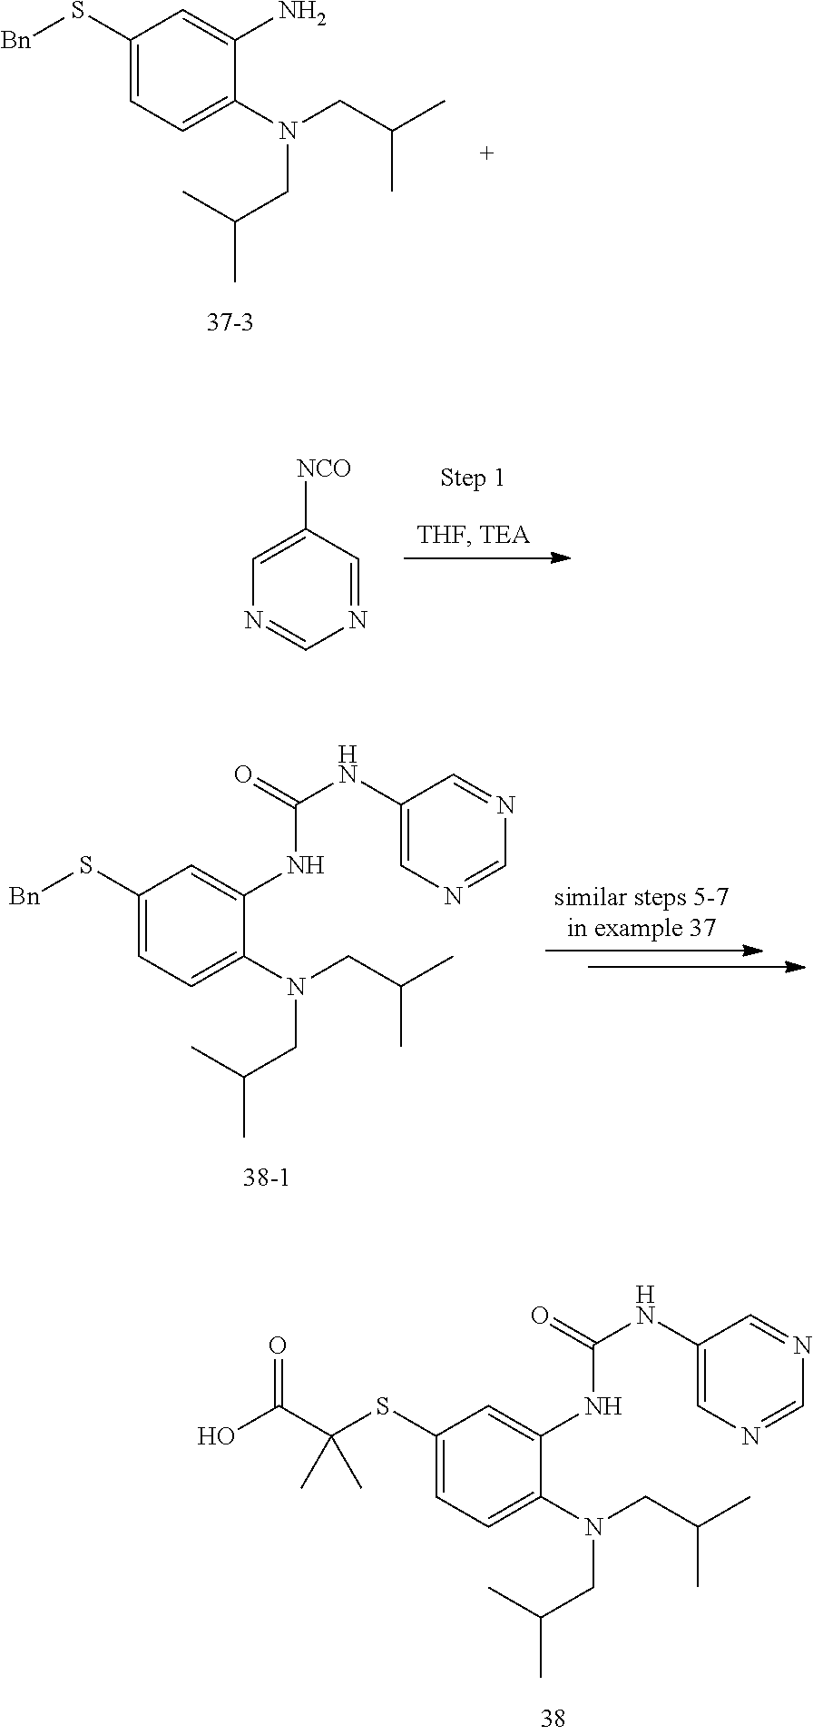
C1(SC(C(O)=O)(C)C)=CC=C(N(CC(C)C)CC(C)C)C(NC(NC2=CN=CN=C2)=O)=C1.C1(S[Bn])=CC=C(N(CC(C)C)CC(C)C)C(N)=C1.C1=C([NCO])C=NC=N1.C1(S[Bn])=CC=C(N(CC(C)C)CC(C)C)C(NC(NC2=CN=CN=C2)=O)=C1
